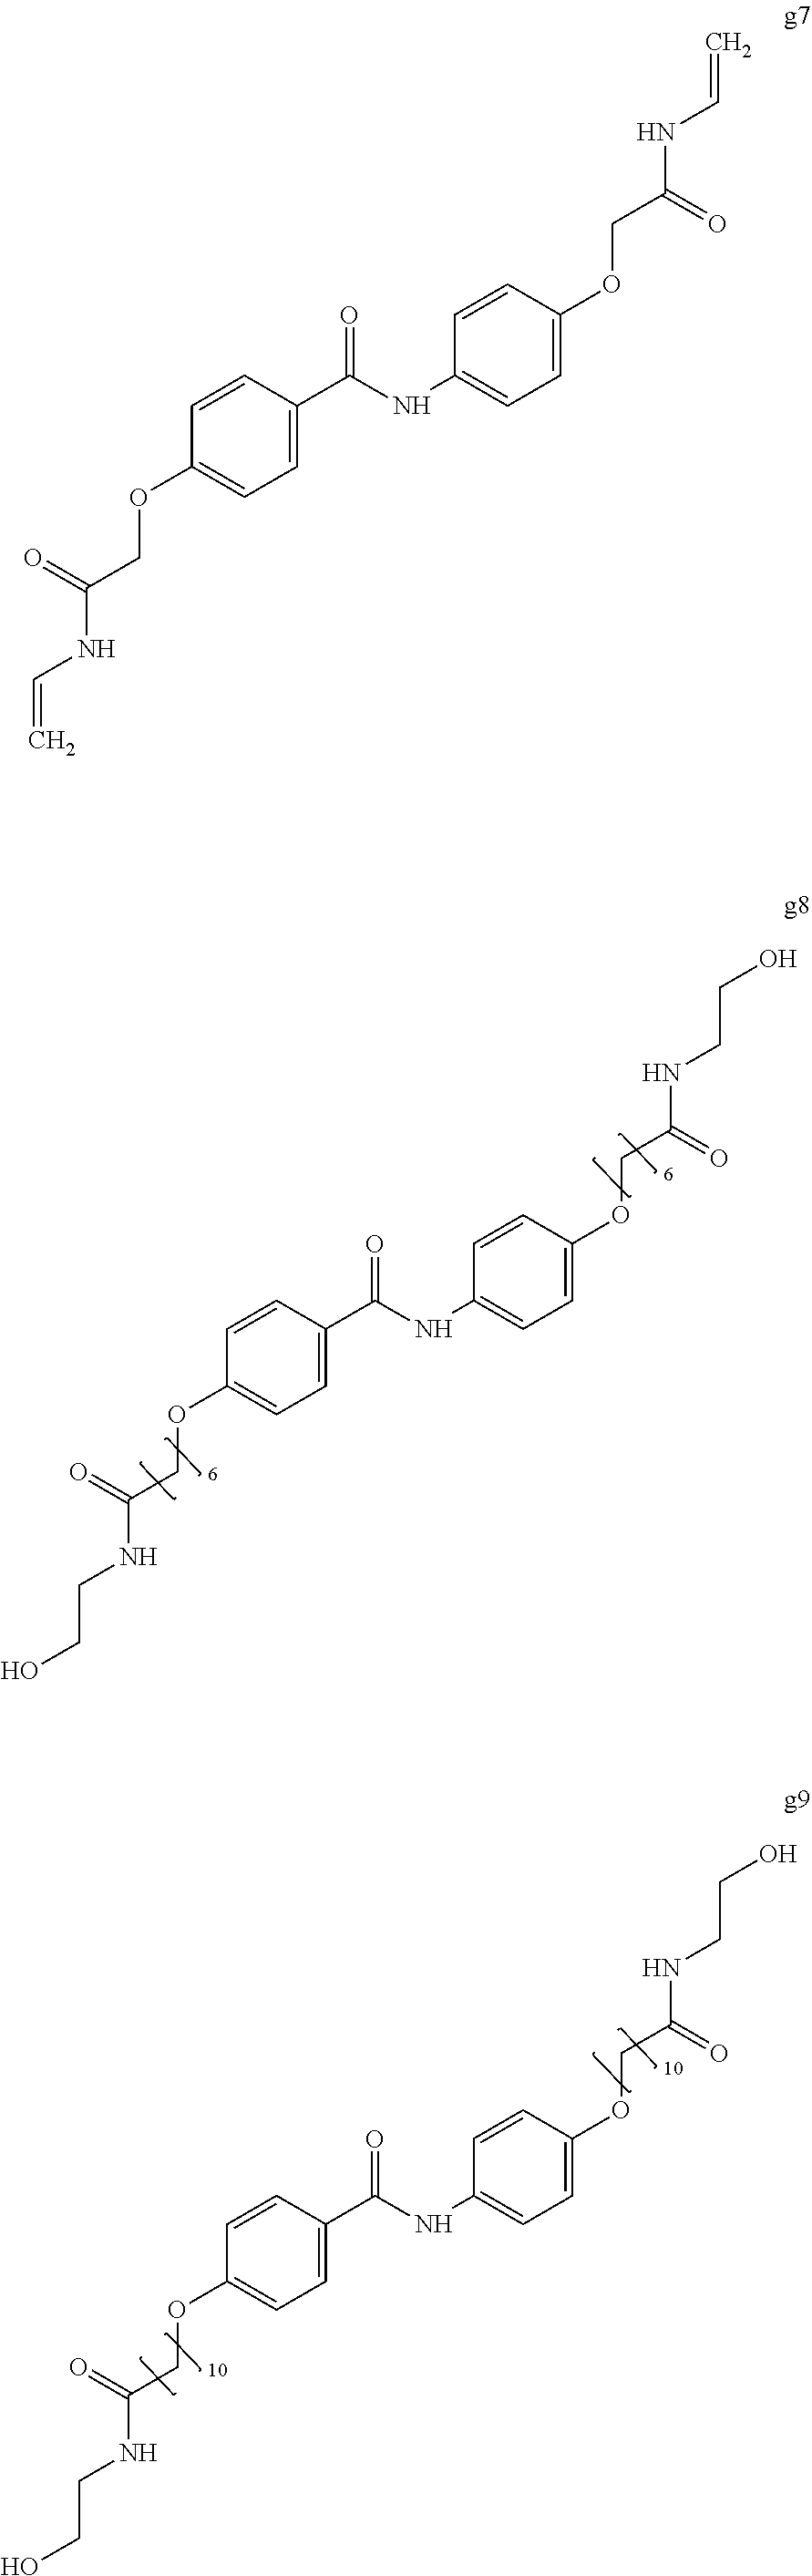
C1=CC(OCC(NC=C)=O)=CC=C1C(NC1=CC=C(OCC(NC=C)=O)C=C1)=O.C1=CC(OCC(NCCO)=O)=CC=C1C(NC1=CC=C(OCC(NCCO)=O)C=C1)=O.C1=CC(OCC(NCCO)=O)=CC=C1C(NC1=CC=C(OCC(NCCO)=O)C=C1)=O
